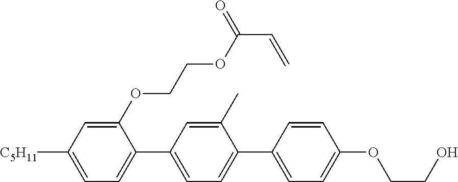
C1(OCCOC(C=C)=O)=CC([C5H11])=CC=C1C1=CC=C(C2=CC=C(OCCO)C=C2)C(C)=C1
